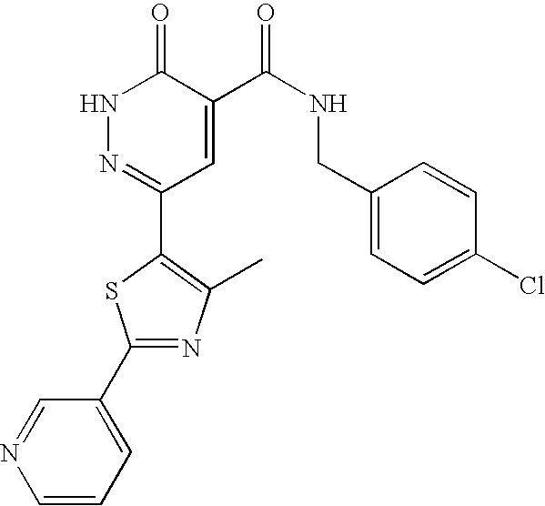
N1N=C(C2=C(C)N=C(C3=CC=CN=C3)S2)C=C(C(NCC2=CC=C(Cl)C=C2)=O)C1=O
